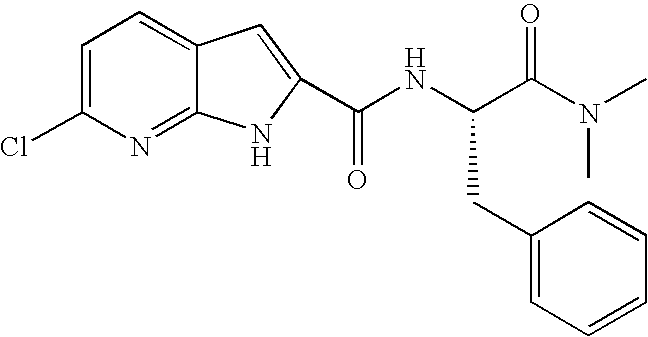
C(NC(C(=O)N(C)C)CC1=CC=CC=C1)(=O)C1=CC2=CC=C(Cl)N=C2N1
